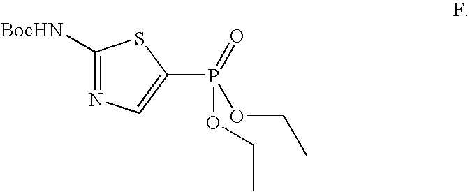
C1([BocHN])=NC=C(P(OCC)(OCC)=O)S1
